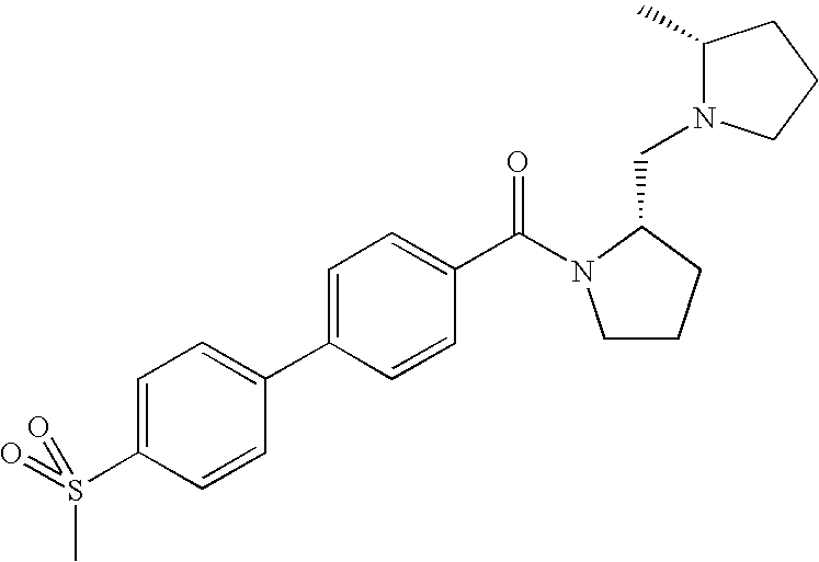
C1=C(S(C)(=O)=O)C=CC(C2=CC=C(C(=O)N3CCCC3CN3C(C)CCC3)C=C2)=C1
